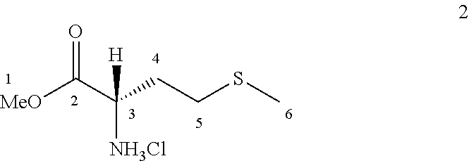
[NH3Cl]C(C([MeO])=O)(CCSC)[H]
